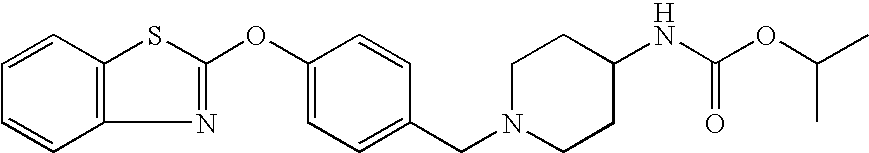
C12=C(C=CC=C1)SC(OC1=CC=C(CN3CCC(NC(OC(C)C)=O)CC3)C=C1)=N2
